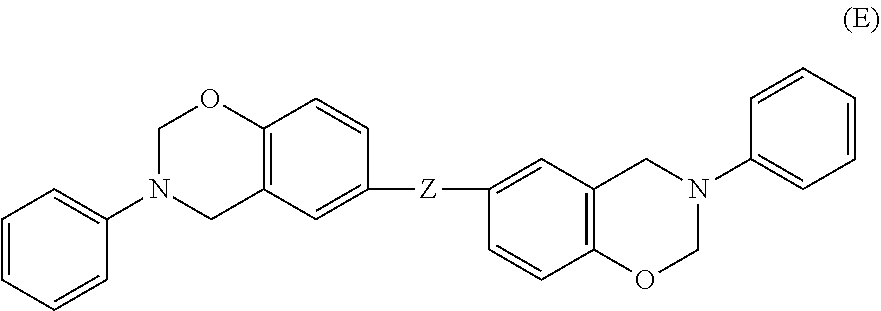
C12=C(C=C([Z]C3=CC4=C(C=C3)OCN(C3=CC=CC=C3)C4)C=C1)CN(C1=CC=CC=C1)CO2
